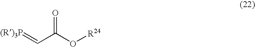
[(R)3P]=CC(O[R24])=O
